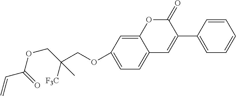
C12=CC(OCC(COC(=O)C=C)([F3C])C)=CC=C1C=C(C1=CC=CC=C1)C(=O)O2
